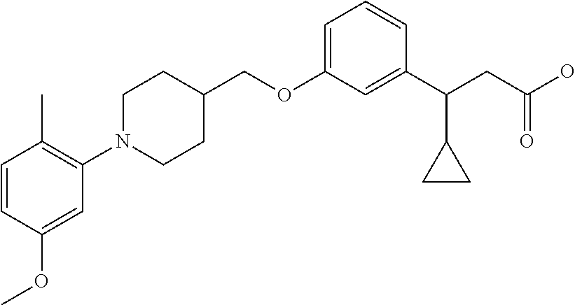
C1(OCC2CCN(C3=C(C)C=CC(OC)=C3)CC2)=CC=CC(C(CC(O)=O)C2CC2)=C1
